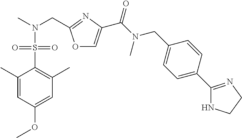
CN(CC1=NC(C(N(C)CC2=CC=C(C3=NCCN3)C=C2)=O)=CO1)S(C1=C(C)C=C(OC)C=C1C)(=O)=O
